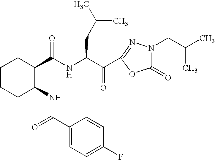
N(C(C(C1=NN(CC(C)C)C(=O)O1)=O)CC(C)C)C(C1CCCCC1NC(=O)C1=CC=C(F)C=C1)=O
